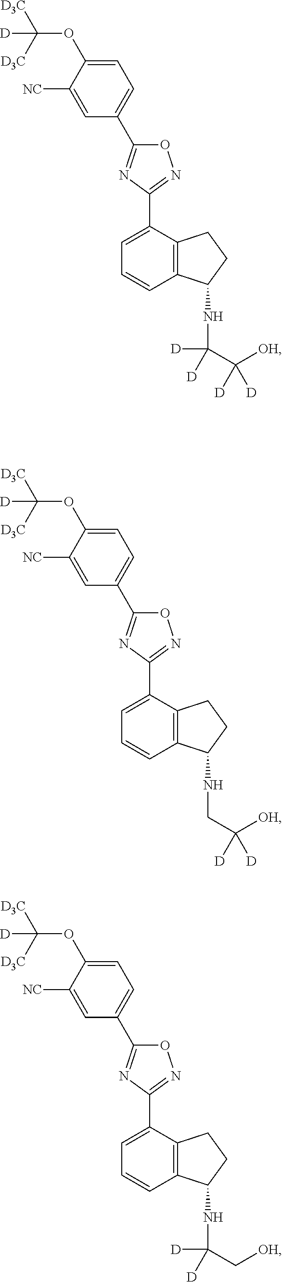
C1=C(C2=NOC(C3=CC=C(OC([D3C])([D3C])[D])C([NC])=C3)=N2)C2=C(C=C1)C(NC([D])([D])C([OH])([D])[D])CC2.C1=C(C2=NOC(C3=CC=C(OC([D3C])([D3C])[D])C([NC])=C3)=N2)C2=C(C=C1)C(NCC([OH])([D])[D])CC2.C1=C(C2=NOC(C3=CC=C(OC([D3C])([D3C])[D])C([NC])=C3)=N2)C2=C(C=C1)C(NC([D])([D])C[OH])CC2
